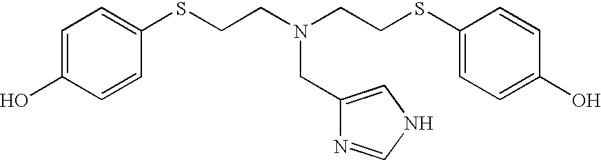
C1=C(O)C=CC(SCCN(CCSC2=CC=C(O)C=C2)CC2=CNC=N2)=C1
